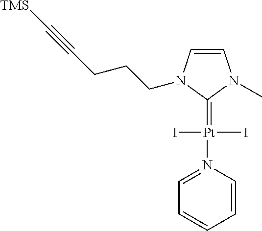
C1=CN(CCCC#C[TMS])C(=[Pt](N2=CC=CC=C2)(I)I)N1C
